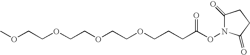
N1(OC(CCCOCCOCCOCCOC)=O)C(=O)CCC1=O
